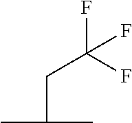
FC(CC(C)C)(F)F
